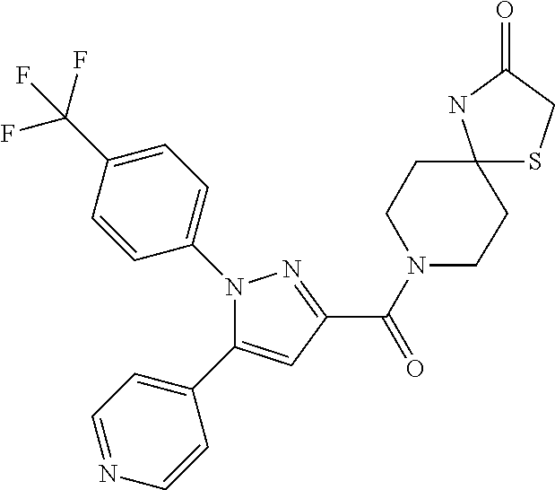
C(=O)(C1=NN(C2=CC=C(C(F)(F)F)C=C2)C(C2=CC=NC=C2)=C1)N1CCC2(CC1)SCC(=O)N2
